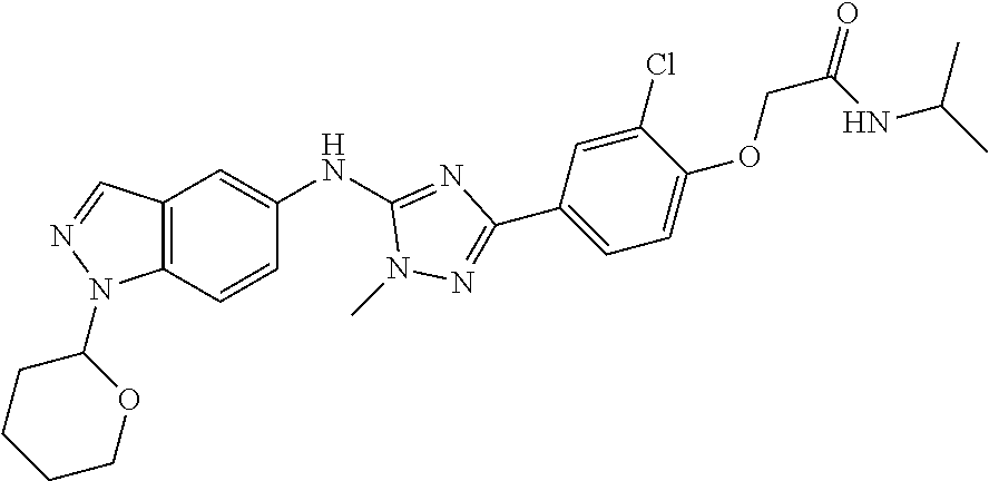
C12=C(C=CC(NC3=NC(C4=CC=C(OCC(=O)NC(C)C)C(Cl)=C4)=NN3C)=C1)N(C1CCCCO1)N=C2
